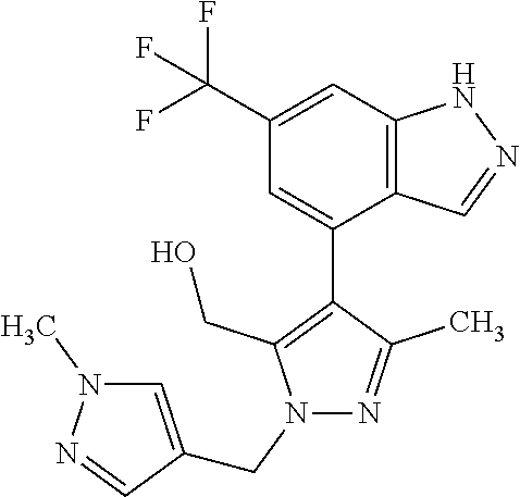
N1(CC2=CN(C)N=C2)N=C(C)C(C2=CC(C(F)(F)F)=CC3=C2C=NN3)=C1CO
